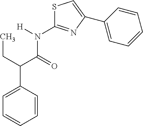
C1=CC(C(CC)C(N(C2=NC(C3=CC=CC=C3)=CS2)[H])=O)=CC=C1
